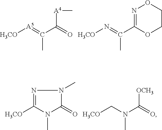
[H3CO][A5]=C(C(=O)[A4]C)C.[H3CO]N=C(C1=NOCCO1)C.N1=C([H3CO])N(C)C(=O)N1C.C(N(C([OCH3])=O)C)[H3CO]
